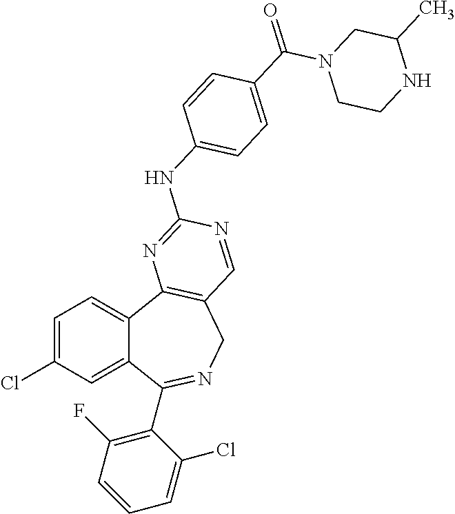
C1=C(Cl)C=C2C(=C1)C1=C(CN=C2C2=C(F)C=CC=C2Cl)C=NC(NC2=CC=C(C(=O)N3CCNC(C)C3)C=C2)=N1
